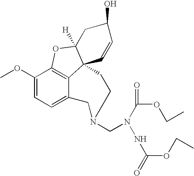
C12=C3C(OC)=CC=C1CN(CN(C(OCC)=O)NC(OCC)=O)CCC21C([H])(O3)CC(O)C=C1
